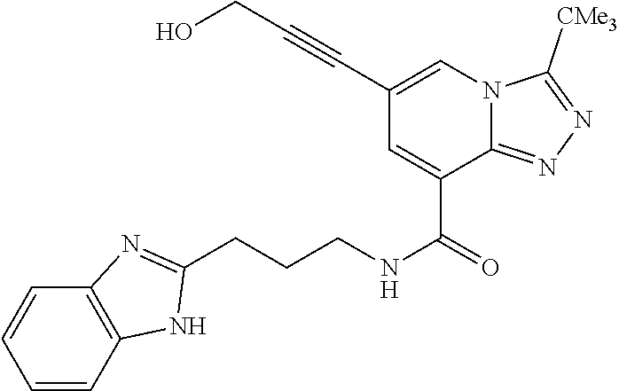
C(CCNC(=O)C1=CC(C#CCO)=CN2C1=NN=C2[CMe3])C1=NC2=C(C=CC=C2)N1
